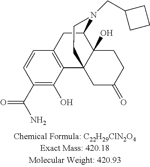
C1=CC(C(N)=O)=C(O)C2=C1CC1C3(O)C2(CCN1CC1CCC1)CC(=O)CC3
